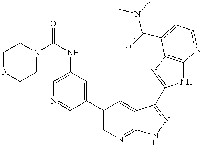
C1(C2=CN=C3C(=C2)C(C2=NC4=C(N2)N=CC=C4C(=O)N(C)C)=NN3)=CC(NC(=O)N2CCOCC2)=CN=C1
